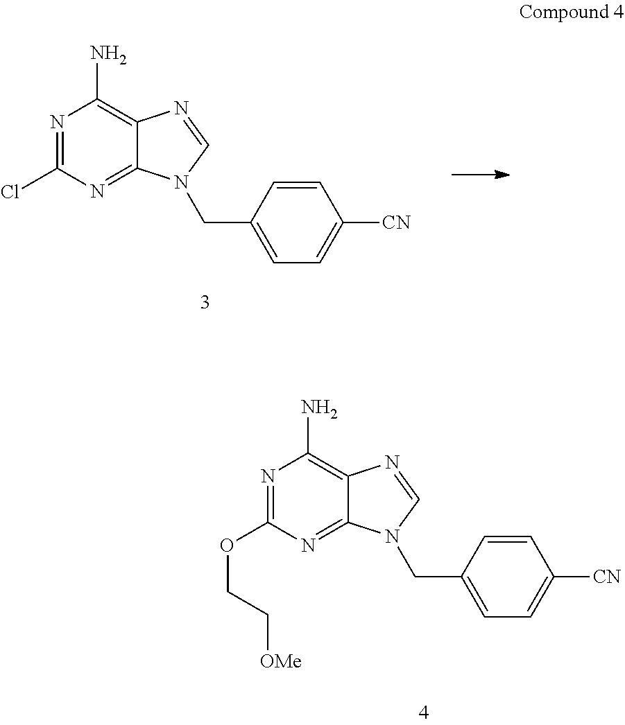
N1=C(Cl)N=C2C(=C1N)N=CN2CC1=CC=C([CN])C=C1.N1=C(OCC[OMe])N=C2C(=C1N)N=CN2CC1=CC=C([CN])C=C1
